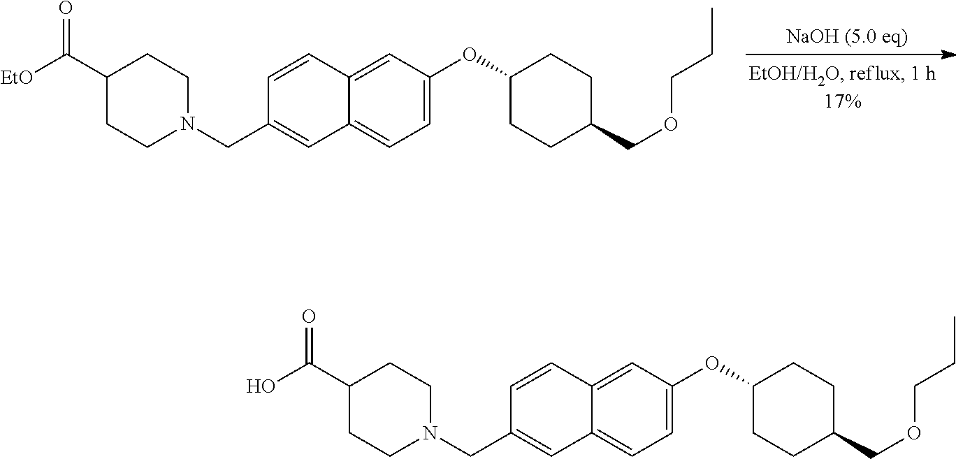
C1=CC2=CC(OC3CCC(COCCC)CC3)=CC=C2C=C1CN1CCC(C([EtO])=O)CC1.C1=CC2=CC(OC3CCC(COCCC)CC3)=CC=C2C=C1CN1CCC(C(O)=O)CC1
